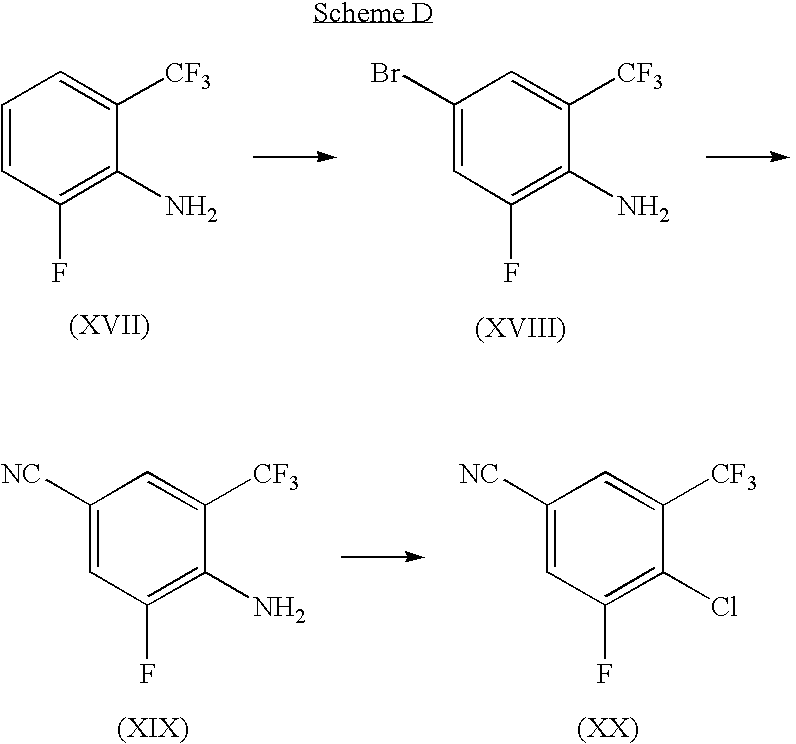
C1=CC(F)=C(N)C([CF3])=C1.C1(Br)=CC(F)=C(N)C([CF3])=C1.C1([NC])=CC(F)=C(N)C([CF3])=C1.C1([NC])=CC(F)=C(Cl)C([CF3])=C1
